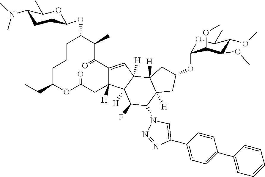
C1C(CC)OC(=O)CC2([H])C(=CC3([H])C4([H])C([H])(CC(OC5OC(C)C(OC)C(OC)C5OC)C4)C(N4N=NC(C5=CC=C(C6=CC=CC=C6)C=C5)=C4)C(F)C32[H])C(=O)C(C)C(OC2CCC(N(C)C)C(C)O2)CC1
